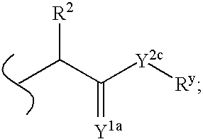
C(C)(C([Y2c][Ry])=[Y1a])[R2]
